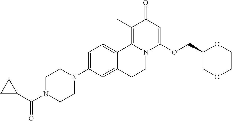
C1=C(N2CCN(C(=O)C3CC3)CC2)C=C2C(=C1)C1=C(C)C(=O)C=C(OCC3COCCO3)N1CC2
